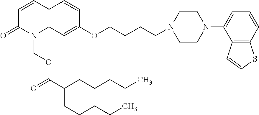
C12=C(C=C(OCCCCN3CCN(C4=CC=CC5=C4C=CS5)CC3)C=C1)N(COC(C(CCCCC)CCCCC)=O)C(=O)C=C2
